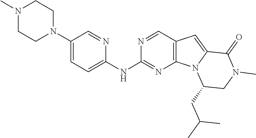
N1(C)CCN(C2=CC=C(NC3=NC4=C(C=N3)C=C3N4C(CC(C)C)CN(C)C3=O)N=C2)CC1
